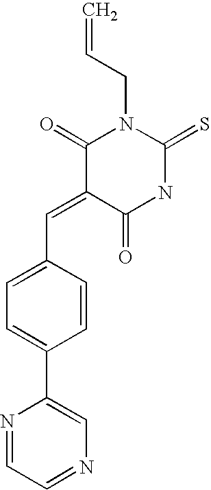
C1(=CC2=CC=C(C3=CN=CC=N3)C=C2)C(=O)NC(=S)N(CC=C)C1=O
